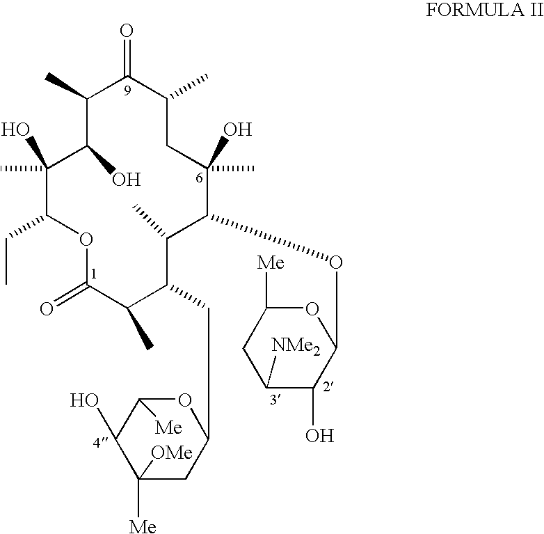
C1(C)(O)C(CC)OC(=O)C(C)C(CC2OC([Me])C(O)C([OMe])([Me])C2)C(C)C(OC2OC([Me])CC([NMe2])C2O)C(C)(O)CC(C)C(=O)C(C)C1O
